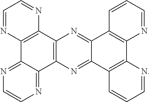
C12=NC3=C(N=C1C1=C(C4=C2C=CC=N4)N=CC=C1)C1=NC=CN=C1C1=C3N=CC=N1
